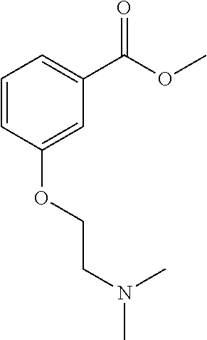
C1=CC(OCCN(C)C)=CC(C(OC)=O)=C1
